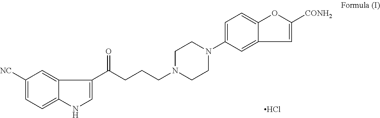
C1([NC])=CC=C2C(=C1)C(C(CCCN1CCN(C3=CC=C4OC([CONH2])=CC4=C3)CC1)=O)=CN2.Cl
